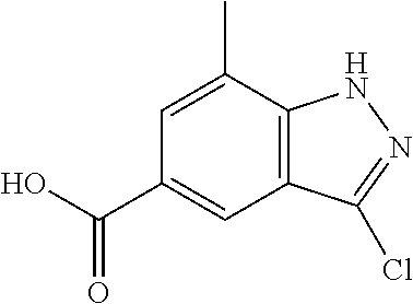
C12=C(C(C)=CC(C(O)=O)=C1)NN=C2Cl
